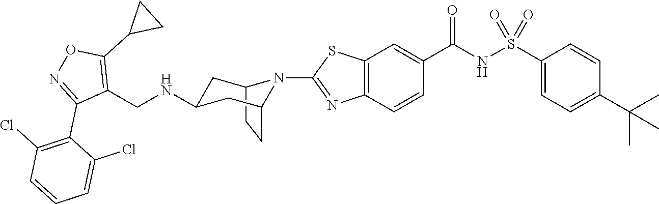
C12CCC(CC(NCC3=C(C4CC4)ON=C3C3=C(Cl)C=CC=C3Cl)C1)N2C1=NC2=C(C=C(C(NS(C3=CC=C(C(C)(C)C)C=C3)(=O)=O)=O)C=C2)S1
